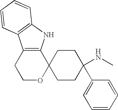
C12=C(NC3=C1C=CC=C3)C1(OCC2)CCC(C2=CC=CC=C2)(NC)CC1
